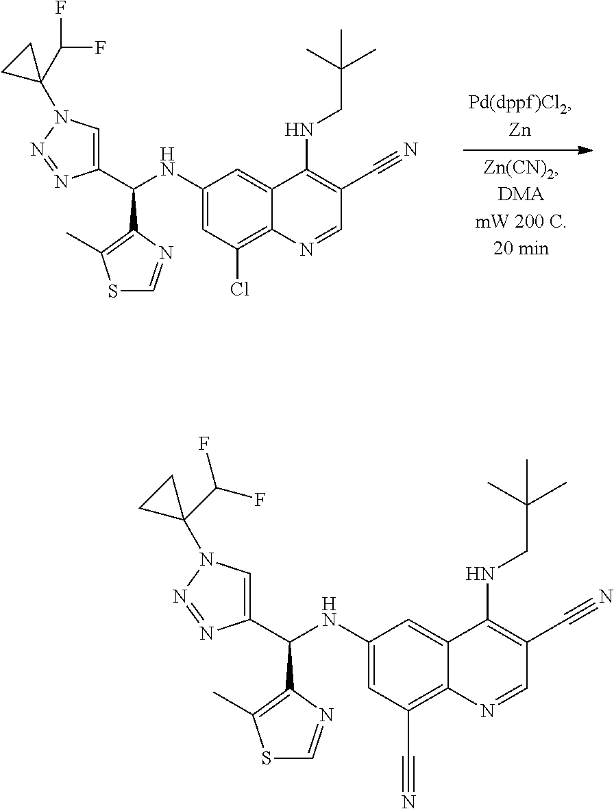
S1C=NC(C(NC2=CC(Cl)=C3C(=C2)C(NCC(C)(C)C)=C(C#N)C=N3)C2=CN(C3(C(F)F)CC3)N=N2)=C1C.S1C=NC(C(NC2=CC(C#N)=C3C(=C2)C(NCC(C)(C)C)=C(C#N)C=N3)C2=CN(C3(C(F)F)CC3)N=N2)=C1C
